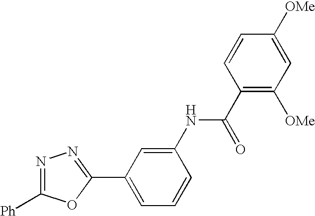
N1=C([Ph])OC(C2=CC=CC(NC(C3=C([OMe])C=C([OMe])C=C3)=O)=C2)=N1
